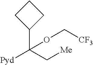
[Pyd]C(C[Me])(C1CCC1)OC[CF3]
